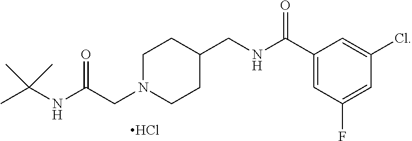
C1(C(NCC2CCN(CC(NC(C)(C)C)=O)CC2)=O)=CC(F)=CC(Cl)=C1.Cl
